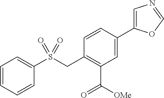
C1=C(C2=CN=CO2)C=CC(CS(C2=CC=CC=C2)(=O)=O)=C1C([OMe])=O
